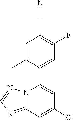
C1=C(C)C(C2=CC(Cl)=CC3=NC=NN23)=CC(F)=C1C#N
